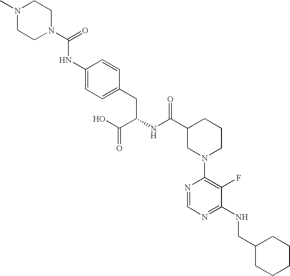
N1(C)CCN(C(=O)NC2=CC=C(CC(NC(C3CN(C4=C(F)C(NCC5CCCCC5)=NC=N4)CCC3)=O)C(O)=O)C=C2)CC1
